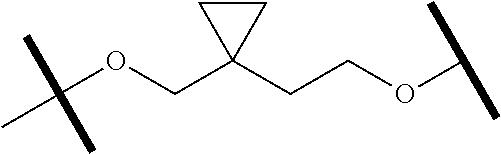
C(OCC1(CCOC(C)C)CC1)(C)(C)C
